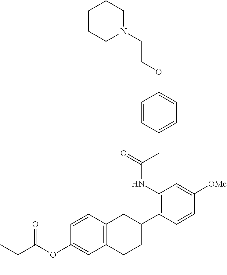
C1(OC(C(C)(C)C)=O)=CC2=C(C=C1)CC(C1=C(NC(CC3=CC=C(OCCN4CCCCC4)C=C3)=O)C=C([OMe])C=C1)CC2
